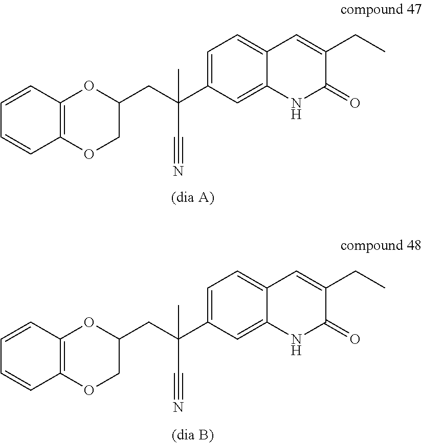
C1(C(CC2COC3=C(O2)C=CC=C3)(C#N)C)=CC=C2C(=C1)NC(=O)C(CC)=C2.[(dia B)].C1(C(CC2COC3=C(O2)C=CC=C3)(C#N)C)=CC=C2C(=C1)NC(=O)C(CC)=C2.[(dia A)]
